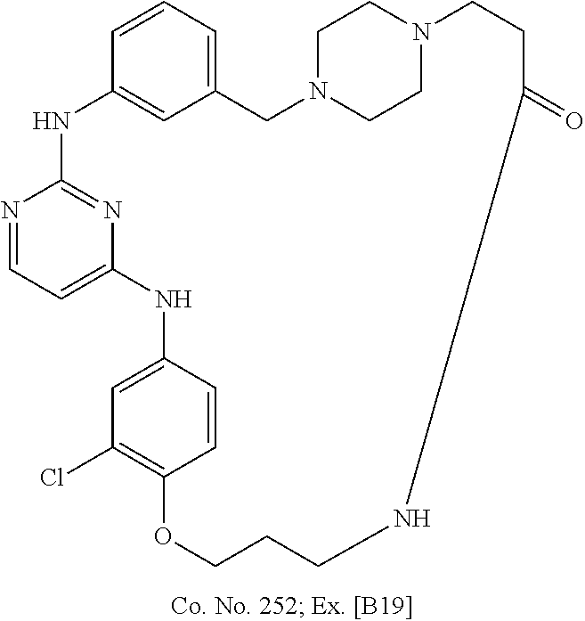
N1=CC=C2N=C1NC1=CC(=CC=C1)CN1CCN(CC1)CCC(=O)NCCCOC1=C(Cl)C=C(N2)C=C1
